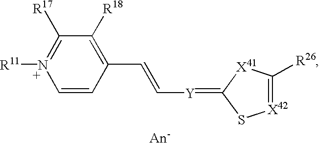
C1(C=C[Y]=C2S[X42]=C([R26])[X41]2)=C([R18])C([R17])=[N+]([R11])C=C1
